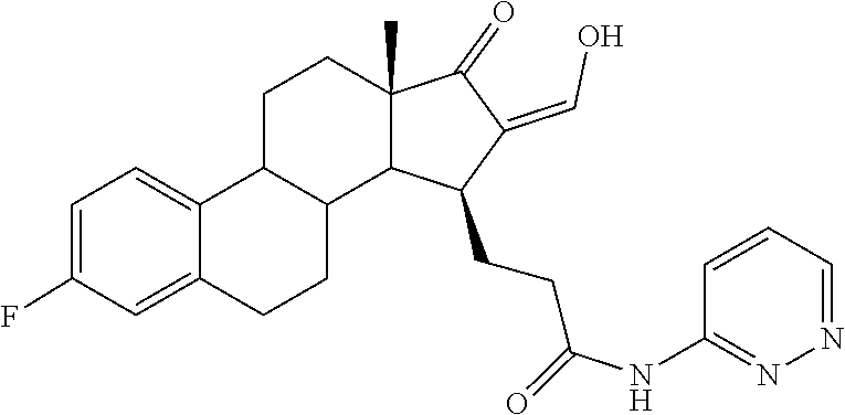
C1(=O)C(=CO)C(CCC(=O)NC2=NN=CC=C2)C2C1(C)CCC1C3=CC=C(F)C=C3CCC21
